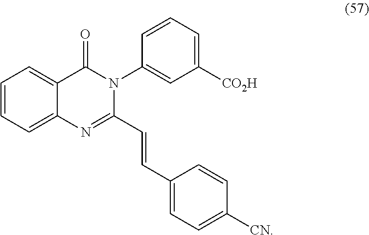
C1=CC=C2C(=C1)C(=O)N(C1=CC([CO2H])=CC=C1)C(C=CC1=CC=C([CN])C=C1)=N2
